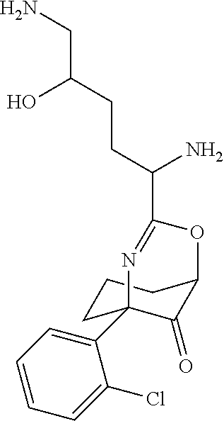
C1CC2(C3=CC=CC=C3Cl)C(=O)C(C1)OC(C(CCC(CN)O)N)=N2
